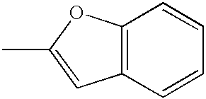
C12=C(C=CC=C1)C=C(C)O2
